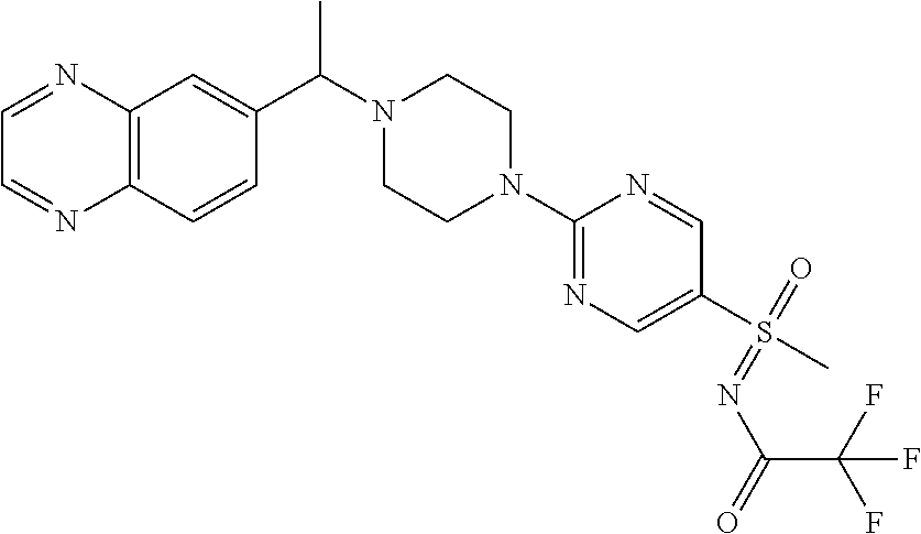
C12=C(C=CC(C(C)N3CCN(C4=NC=C(S(=NC(=O)C(F)(F)F)(=O)C)C=N4)CC3)=C1)N=CC=N2
